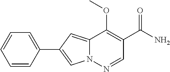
N12C(=CC(C3=CC=CC=C3)=C1)C(OC)=C(C(N)=O)C=N2
